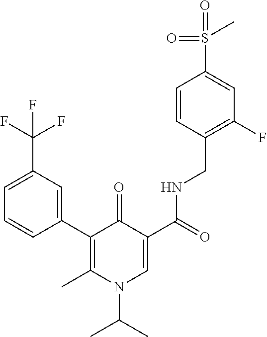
C1(C2=C(C)N(C(C)C)C=C(C(=O)NCC3=C(F)C=C(S(=O)(=O)C)C=C3)C2=O)=CC(C(F)(F)F)=CC=C1
